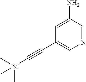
C1=C(N)C=NC=C1C#C[Si](C)(C)C
